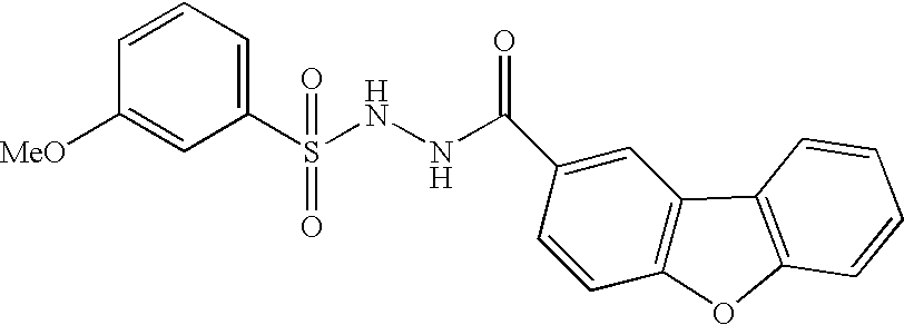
C1(S(NNC(C2=CC3=C(C=C2)OC2=C3C=CC=C2)=O)(=O)=O)=CC=CC([MeO])=C1
